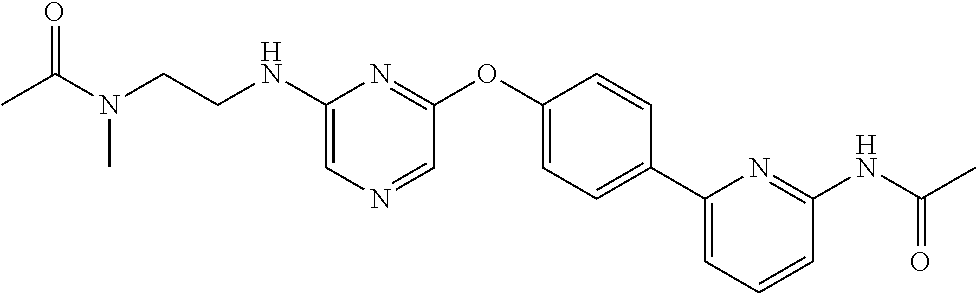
N(C1=CN=CC(OC2=CC=C(C3=CC=CC(NC(C)=O)=N3)C=C2)=N1)CCN(C(=O)C)C
